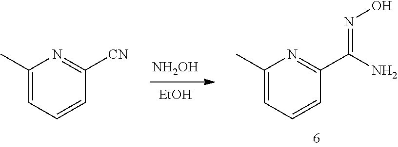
[NH2OH].[EtOH].C1(C)=CC=CC(C(N)=NO)=N1.C1(C)=CC=CC([CN])=N1
